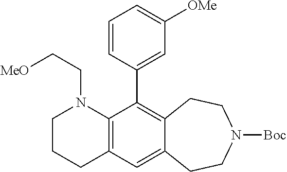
C12=C(C(C3=CC([OMe])=CC=C3)=C3C(=C1)CCN([Boc])CC3)N(CC[MeO])CCC2
